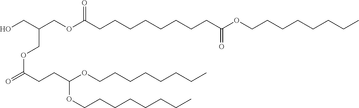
C(CCCCCCCCC(OCC(CO)COC(CCC(OCCCCCCCC)OCCCCCCCC)=O)=O)(OCCCCCCCC)=O
